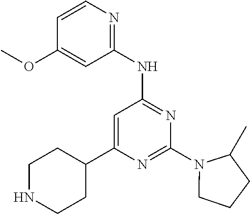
N1=C(N2CCCC2C)N=C(NC2=NC=CC(OC)=C2)C=C1C1CCNCC1
